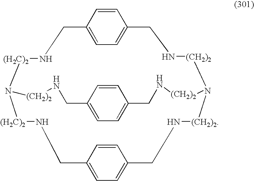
N1[(H2C)2]N2[(H2C)2]NCC3=CC=C(C=C3)CN[(CH2)2]N([(CH2)2]NCC3=CC=C(C1)C=C3)[(CH2)2]NCC1=CC=C(CN[(CH2)2]2)C=C1
